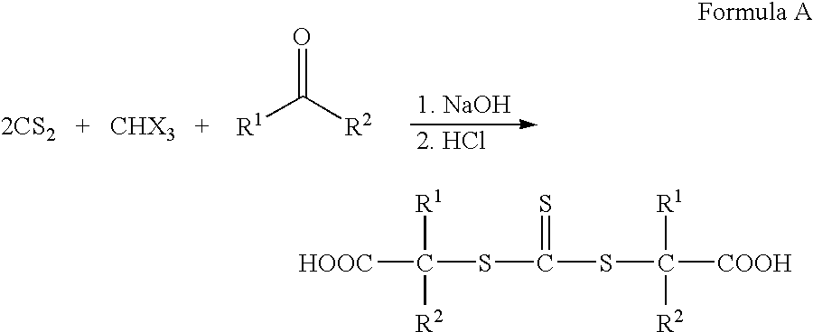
[2CS2   +   CHX3   +].[R1]C([R2])=O.[HOOC]C(SC(SC([COOH])([R1])[R2])=S)([R1])[R2]
